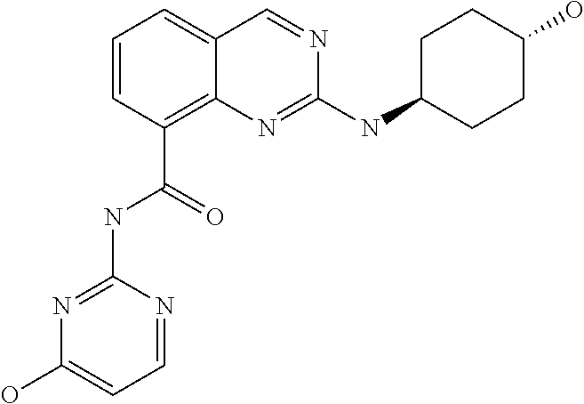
C1=CC=C2C(=C1C(=O)NC1=NC(O)=CC=N1)N=C(NC1CCC(O)CC1)N=C2
